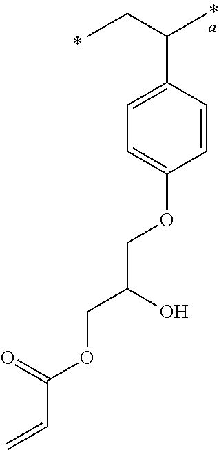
CCC(C)C1=CC=C(OCC(COC(C=C)=O)O)C=C1
